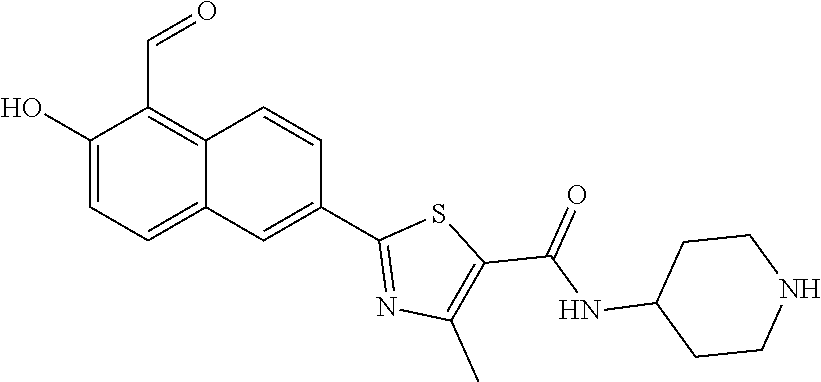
C(NC1CCNCC1)(=O)C1=C(C)N=C(C2=CC3=CC=C(O)C(C=O)=C3C=C2)S1
